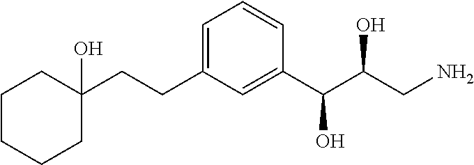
C(CC1=CC=CC(C(C(CN)O)O)=C1)C1(O)CCCCC1
